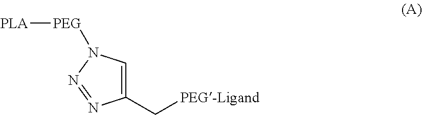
C1(C[PEG-Ligand])=CN([PEG][PLA])N=N1
